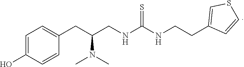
C1=C(O)C=CC(CC(N(C)C)CNC(NCCC2=CSC=C2)=S)=C1
